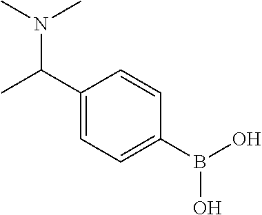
C1(C(C)N(C)C)=CC=C(B(O)O)C=C1
